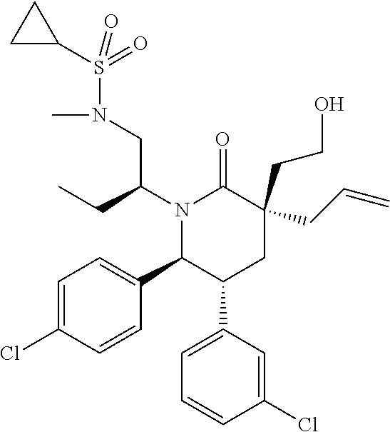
S(N(CC(N1C(C2=CC=C(Cl)C=C2)C(C2=CC=CC(Cl)=C2)CC(CCO)(CC=C)C1=O)CC)C)(C1CC1)(=O)=O
